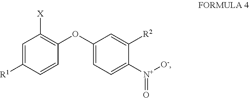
C1=C([R1])C=CC(OC2=CC=C([N+]([O-])=O)C([R2])=C2)=C1[X]
